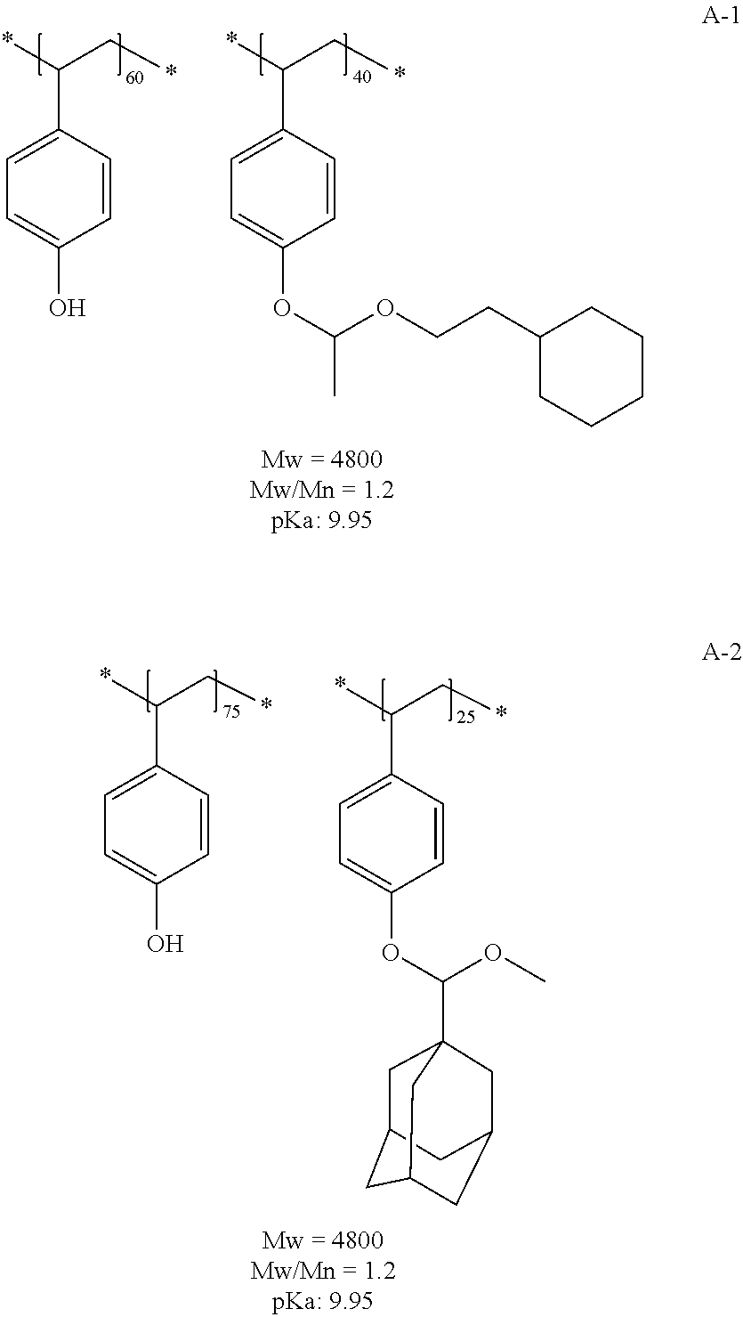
C1=C(C(*)C*)C=CC(O)=C1.C1=C(C(*)C*)C=CC(OC(OCCC2CCCCC2)C)=C1.C1=C(C(*)C*)C=CC(O)=C1.C1C2CC3CC(CC1(C(OC1=CC=C(C(*)C*)C=C1)OC)C3)C2
